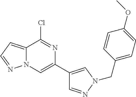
C12=CC=NN1C=C(C1=CN(CC3=CC=C(OC)C=C3)N=C1)N=C2Cl
